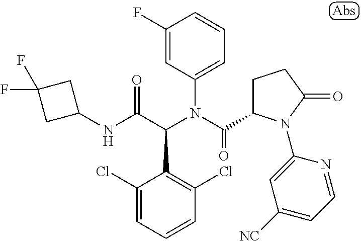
C1(F)=CC(N(C(=O)C2CCC(=O)N2C2=CC([NC])=CC=N2)C(C(NC2CC(F)(F)C2)=O)C2=C(Cl)C=CC=C2Cl)=CC=C1
